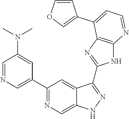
C1=NC=C(C2=NC=C3C(=C2)C(C2=NC4=C(N2)N=CC=C4C2=COC=C2)=NN3)C=C1N(C)C
